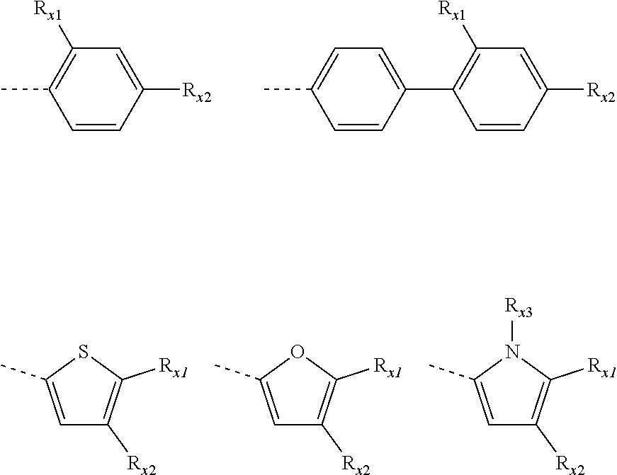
C1=CC([Rx2])=CC([Rx1])=C1C.C1=CC([Rx2])=CC([Rx1])=C1C1=CC=C(C)C=C1.C1=C(C)SC([Rx1])=C1[Rx2].C1=C(C)OC([Rx1])=C1[Rx2].C1=C(C)N([Rx3])C([Rx1])=C1[Rx2]
